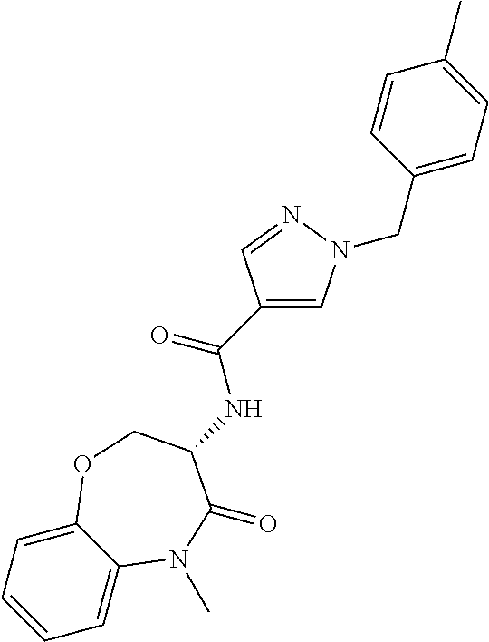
C1=C2C(=CC=C1)OCC(NC(C1=CN(CC3=CC=C(C)C=C3)N=C1)=O)C(=O)N2C
